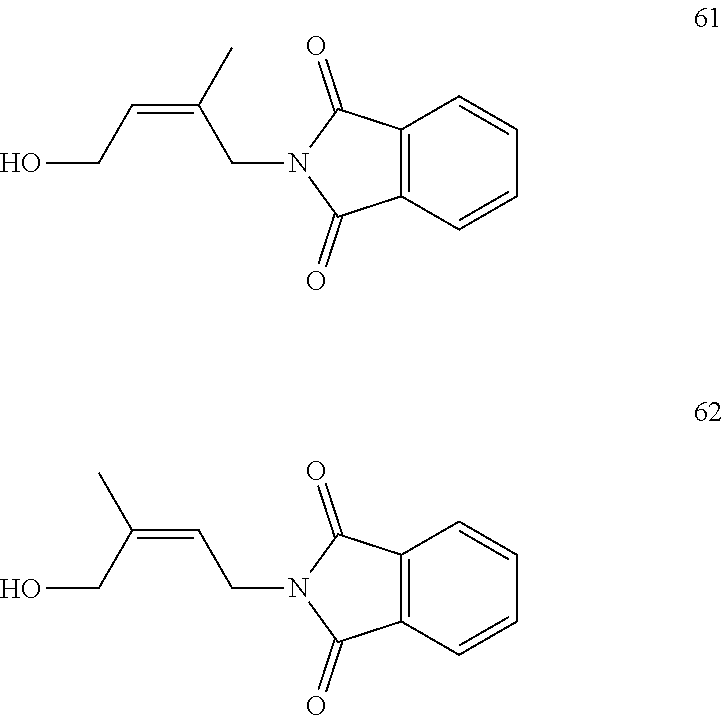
OCC=C(C)CN1C(=O)C2=C(C1=O)C=CC=C2.OCC(=CCN1C(=O)C2=C(C1=O)C=CC=C2)C
